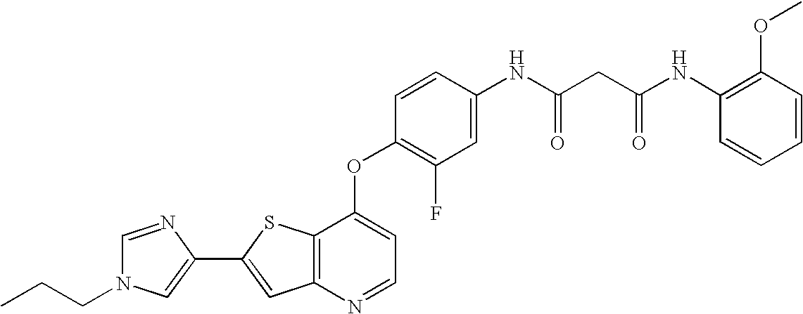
C12=C(SC(C3=CN(CCC)C=N3)=C1)C(OC1=C(F)C=C(NC(CC(NC3=C(OC)C=CC=C3)=O)=O)C=C1)=CC=N2
